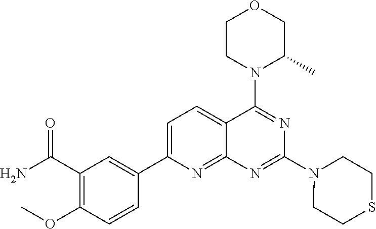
C1CN(C2=NC(N3CCSCC3)=NC3=NC(C4=CC(C(N)=O)=C(OC)C=C4)=CC=C23)C(C)CO1
